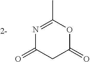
N1=C(C)OC(=O)CC1=O
